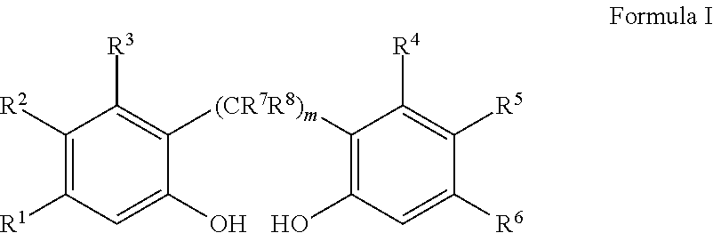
C1([R2])=C([R1])C=C(O)C([(CR7R8)m]C2=C(O)C=C([R6])C([R5])=C2[R4])=C1[R3]
